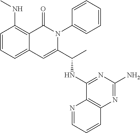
C12=CC=CC(NC)=C1C(=O)N(C1=CC=CC=C1)C(C(NC1=NC(N)=NC3=C1N=CC=C3)C)=C2
